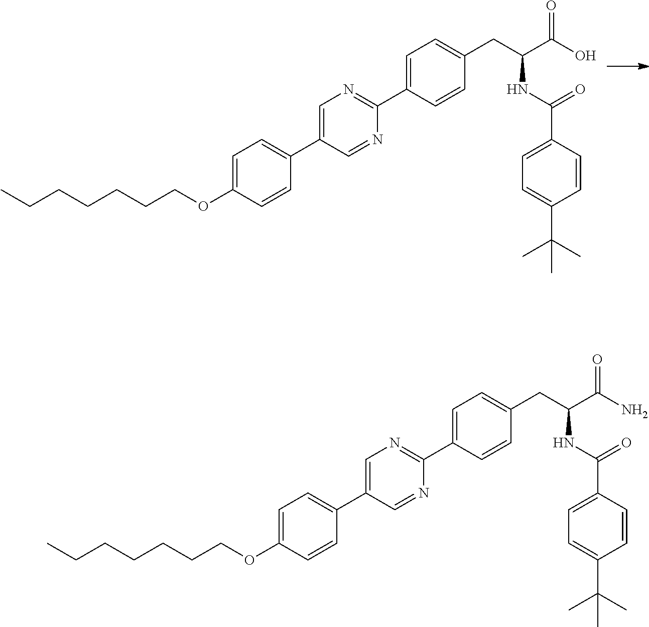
C1=C(C2=NC=C(C3=CC=C(OCCCCCCC)C=C3)C=N2)C=CC(CC(NC(=O)C2=CC=C(C(C)(C)C)C=C2)C(O)=O)=C1.C1=C(C2=NC=C(C3=CC=C(OCCCCCCC)C=C3)C=N2)C=CC(CC(NC(=O)C2=CC=C(C(C)(C)C)C=C2)C(N)=O)=C1
